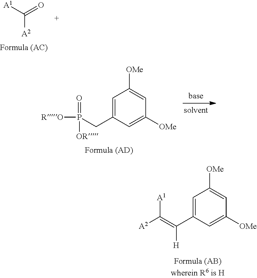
C([A2])([A1])=O.C1=C(CP([RO])(=O)[OR])C=C([OMe])C=C1[OMe].C1=C(C(=C([A2])[A1])[H])C=C([OMe])C=C1[OMe]
